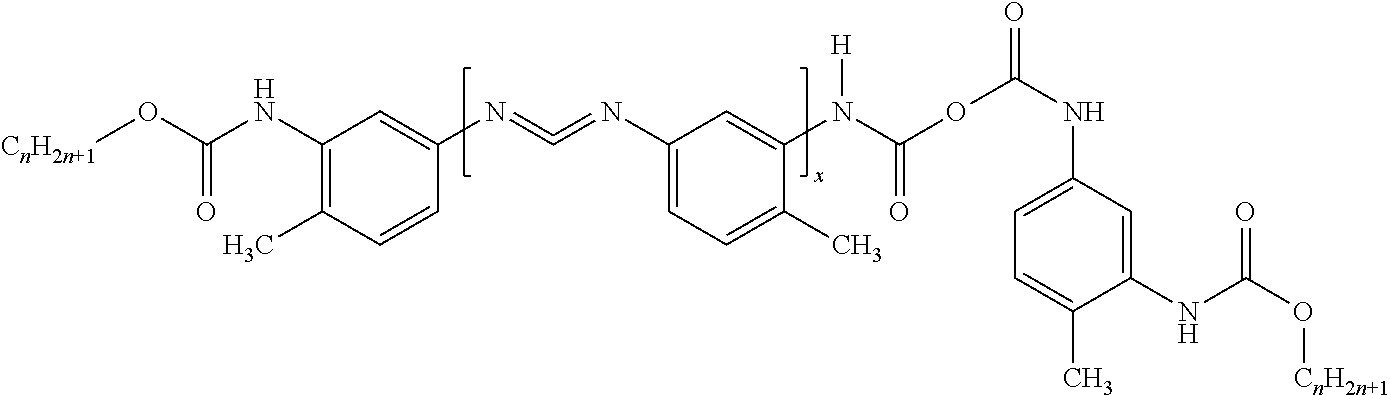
C1(NC(O[CnH2n+1])=O)=C(C)C=CC(N=C=NC2=CC=C(C)C(N(C(OC(NC3=CC=C(C)C(NC(=O)O[CnH2n+1])=C3)=O)=O)[H])=C2)=C1
